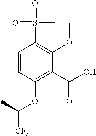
C1=CC(OC([CF3])C)=C(C(=O)O)C(OC)=C1S(=O)(=O)C
